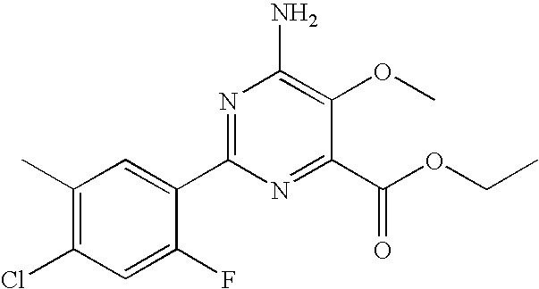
N1=C(C2=CC(C)=C(Cl)C=C2F)N=C(C(OCC)=O)C(OC)=C1N
